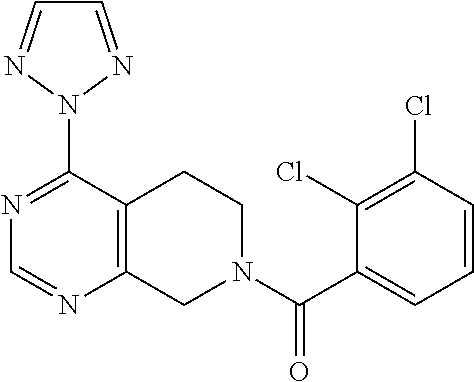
N1=C(N2N=CC=N2)C2=C(N=C1)CN(C(C1=CC=CC(Cl)=C1Cl)=O)CC2
